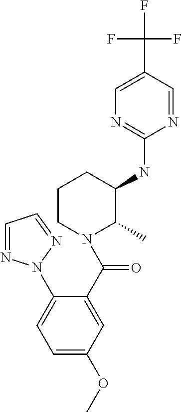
C1=C(OC)C=C(C(N2C(C)C(NC3=NC=C(C(F)(F)F)C=N3)CCC2)=O)C(N2N=CC=N2)=C1
